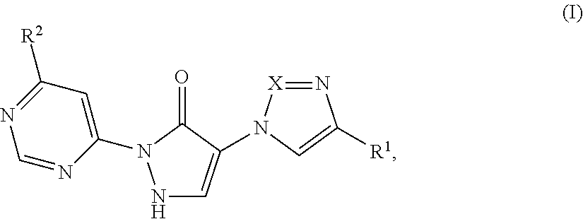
N1C=C(N2[X]=NC([R1])=C2)C(=O)N1C1=CC([R2])=NC=N1
